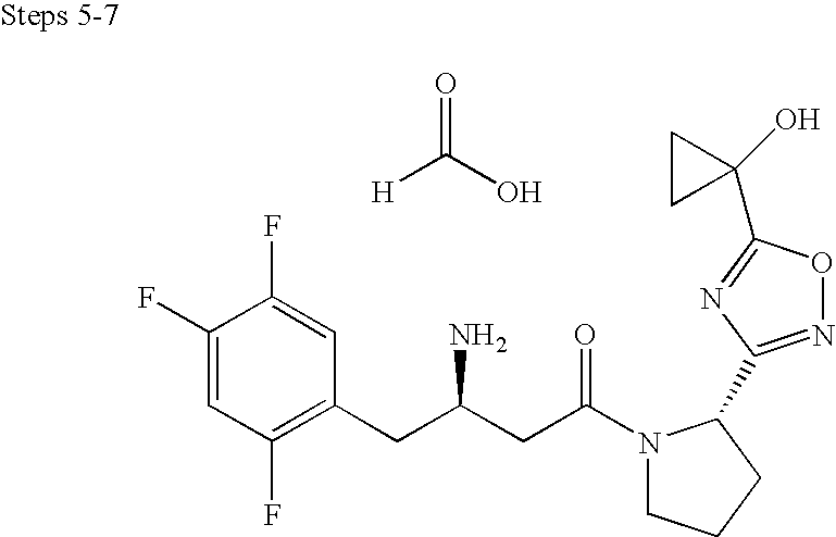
O=C(O)[H].C1(F)=CC(F)=C(CC(CC(N2CCCC2C2=NOC(C3(O)CC3)=N2)=O)N)C=C1F
